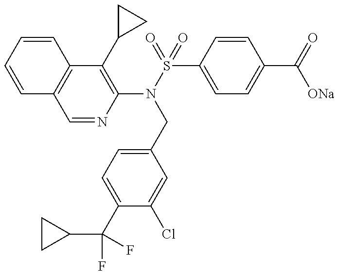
C12=C(C(C3CC3)=C(N(S(=O)(C3=CC=C(C(=O)[ONa])C=C3)=O)CC3=CC=C(C(C4CC4)(F)F)C(Cl)=C3)N=C1)C=CC=C2
